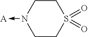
C1N(->[A])CCS(=O)(=O)C1
